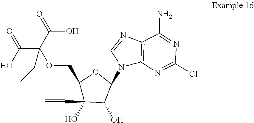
C(C(C(=O)O)(CC)OCC1C(O)(C#C)C(O)C(N2C3=C(N=C2)C(N)=NC(Cl)=N3)O1)(=O)O
